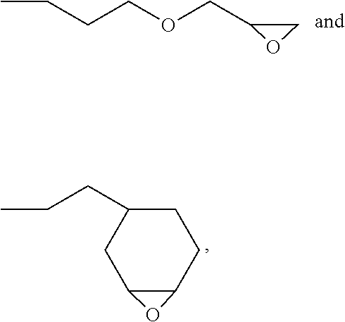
CCCCOCC1OC1.CCCC1CC2C(CC1)O2
